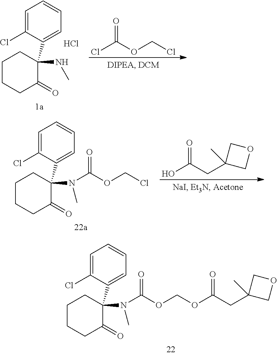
C1CCC(=O)C(N(C)C(OCOC(=O)CC2(C)COC2)=O)(C2=CC=CC=C2Cl)C1.C1CCC(=O)C(NC)(C2=CC=CC=C2Cl)C1.Cl.ClC(OCCl)=O.C1CCC(=O)C(N(C)C(OCCl)=O)(C2=CC=CC=C2Cl)C1.OC(=O)CC1(C)COC1
